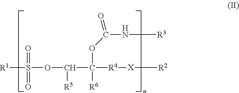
[R1]S(OC(C([R6])([R4][X][R2])OC(=O)N[R3])[R5])(=O)=O
